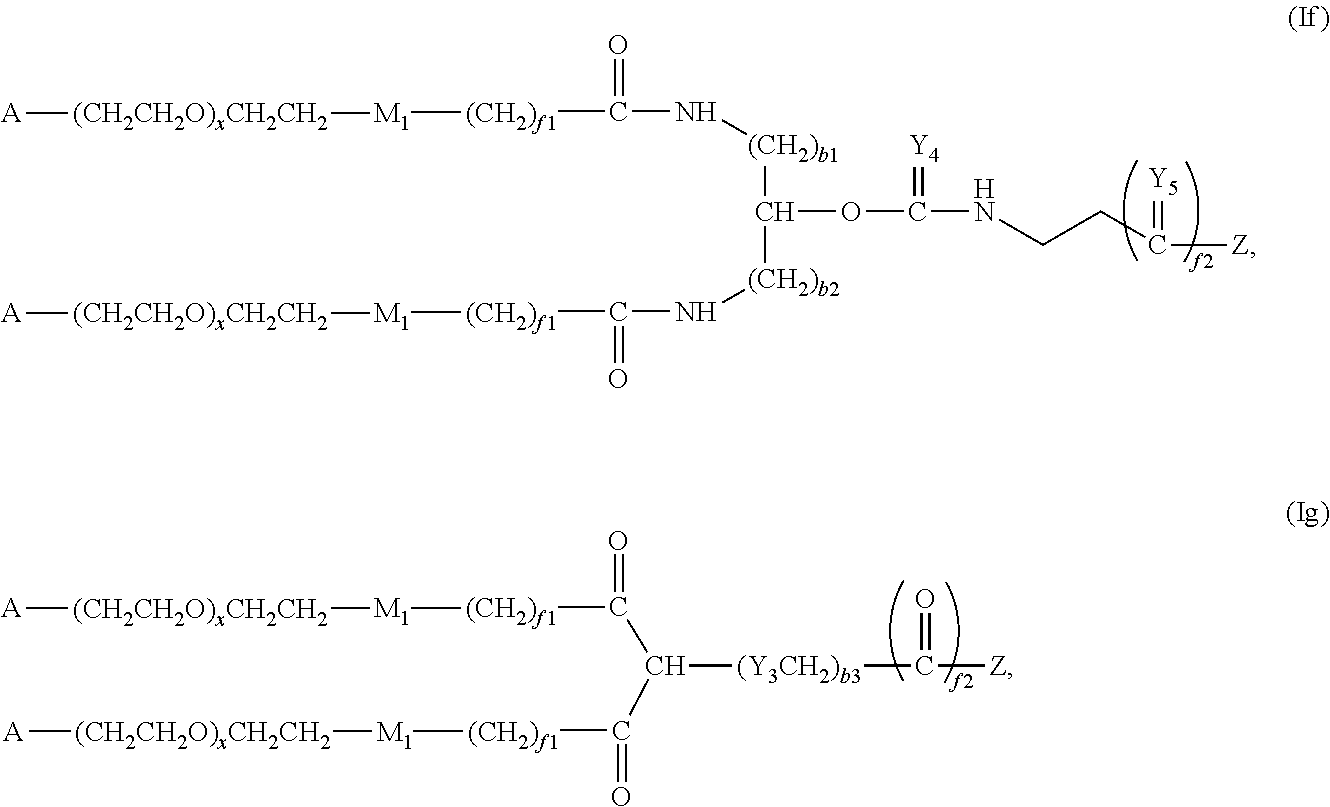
[(CH2)b1](C([(CH2)b2]NC([(CH2)f1][M1][(CH2CH2O)xCH2CH2][A])=O)OC(NCCC([Z])=[Y5])=[Y4])NC(=O)[(CH2)f1][M1][(CH2CH2O)xCH2CH2][A].O=C([(CH2)f1][M1][(CH2CH2O)xCH2CH2][A])C(C(=O)[(CH2)f1][M1][(CH2CH2O)xCH2CH2][A])[(Y3CH2)b3]C([Z])=O
